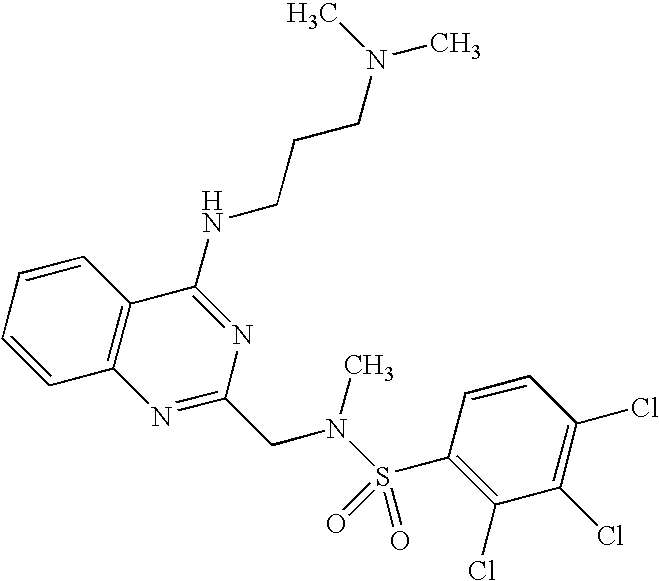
C1=CC=CC2=C1N=C(CN(S(=O)(=O)C1=C(Cl)C(Cl)=C(Cl)C=C1)C)N=C2NCCCN(C)C
